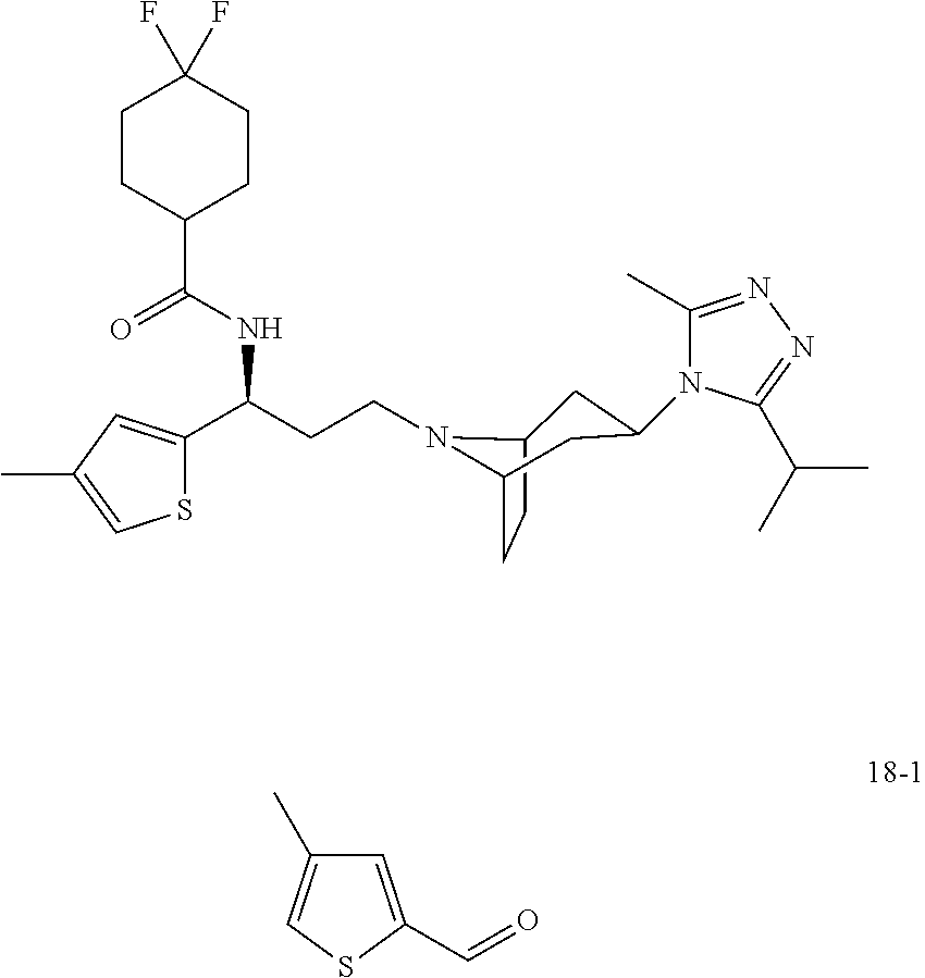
C1=C(C=O)SC=C1C.C(CCN1C2CC(N3C(C)=NN=C3C(C)C)CC1CC2)(C1=CC(C)=CS1)NC(=O)C1CCC(F)(F)CC1
